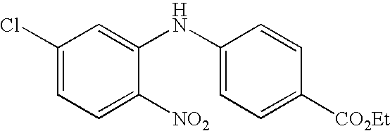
C1(Cl)=CC=C([NO2])C(NC2=CC=C([CO2Et])C=C2)=C1
